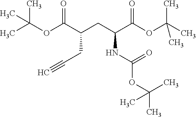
C(CC(C(OC(C)(C)C)=O)CC(C(OC(C)(C)C)=O)NC(=O)OC(C)(C)C)#C
